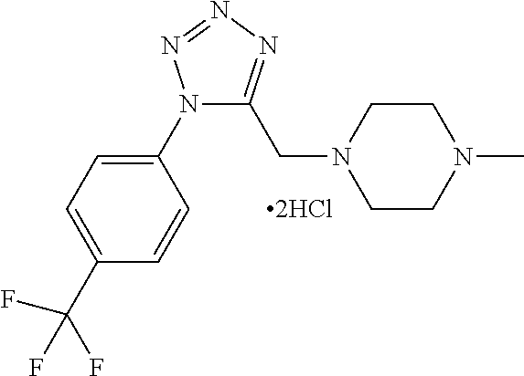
N1(C2=CC=C(C(F)(F)F)C=C2)C(CN2CCN(C)CC2)=NN=N1.[2HCl]
